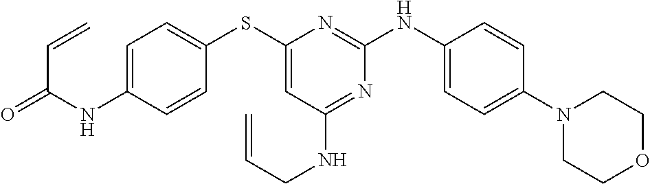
C1=C(NC(=O)C=C)C=CC(SC2=CC(NCC=C)=NC(NC3=CC=C(N4CCOCC4)C=C3)=N2)=C1
